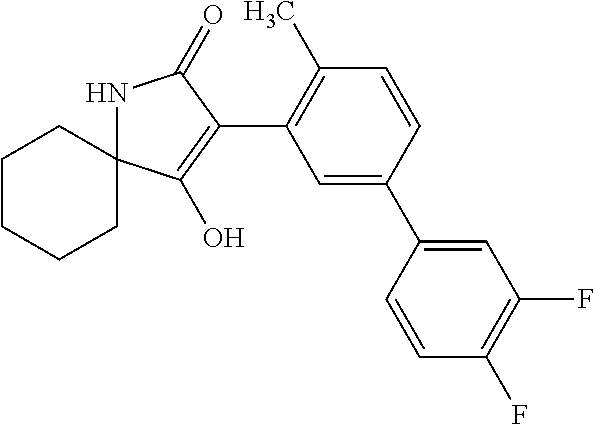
C1=CC(C2=CC(C3=C(O)C4(NC3=O)CCCCC4)=C(C)C=C2)=CC(F)=C1F
